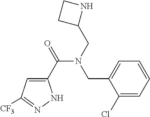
C1(C(=O)N(CC2NCC2)CC2=CC=CC=C2Cl)=CC([CF3])=NN1
